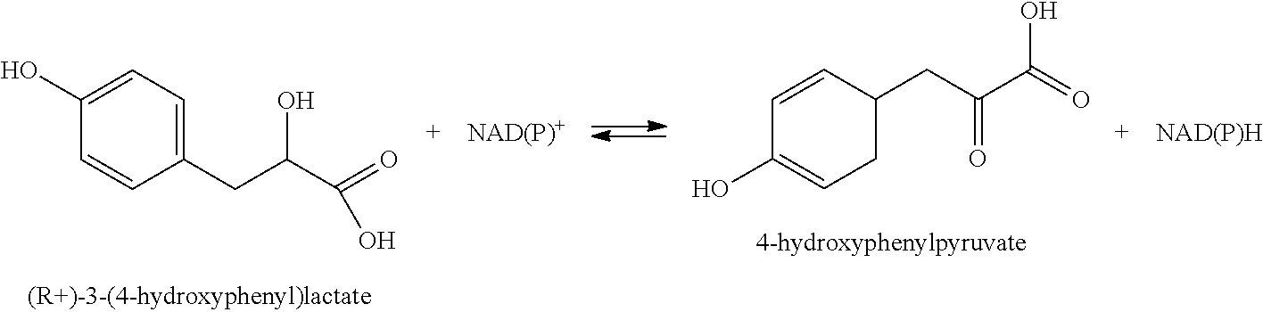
C1C(CC(C(=O)O)=O)C=CC(O)=C1.C1(CC(C(=O)O)O)=CC=C(O)C=C1
